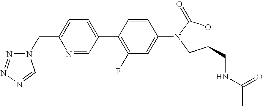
C(C1=CC=C(C2=C(F)C=C(N3CC(CNC(C)=O)OC3=O)C=C2)C=N1)N1N=NN=C1
